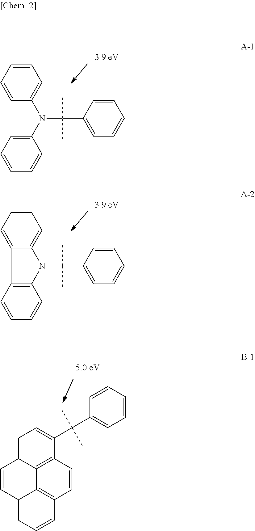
C1=CC=CC(N(C2=CC=CC=C2)C(C2=CC=CC=C2)(C)C)=C1.C1=CC=C2C(=C1)N(C(C1=CC=CC=C1)(C)C)C1=C2C=CC=C1.C1=CC=CC(C(C2=CC=C3C4=C2C=CC2=C4C(=CC=C2)C=C3)(C)C)=C1
